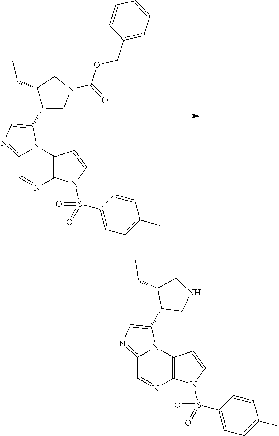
C1=NC2=C(N3C1=NC=C3C1CN(C(=O)OCC3=CC=CC=C3)CC1CC)C=CN2S(=O)(C1=CC=C(C)C=C1)=O.C1=NC2=C(N3C1=NC=C3C1CNCC1CC)C=CN2S(=O)(C1=CC=C(C)C=C1)=O
